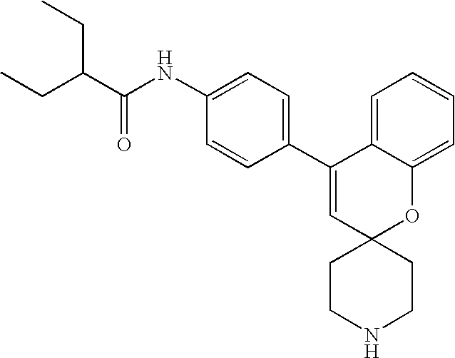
C1(NC(=O)C(CC)CC)=CC=C(C2=CC3(OC4=CC=CC=C24)CCNCC3)C=C1
